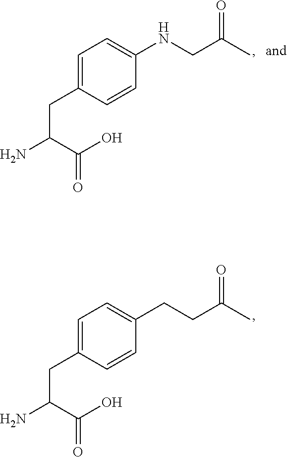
O=C(O)C(N)CC1=CC=C(NCC(C)=O)C=C1.O=C(O)C(N)CC1=CC=C(CCC(C)=O)C=C1
